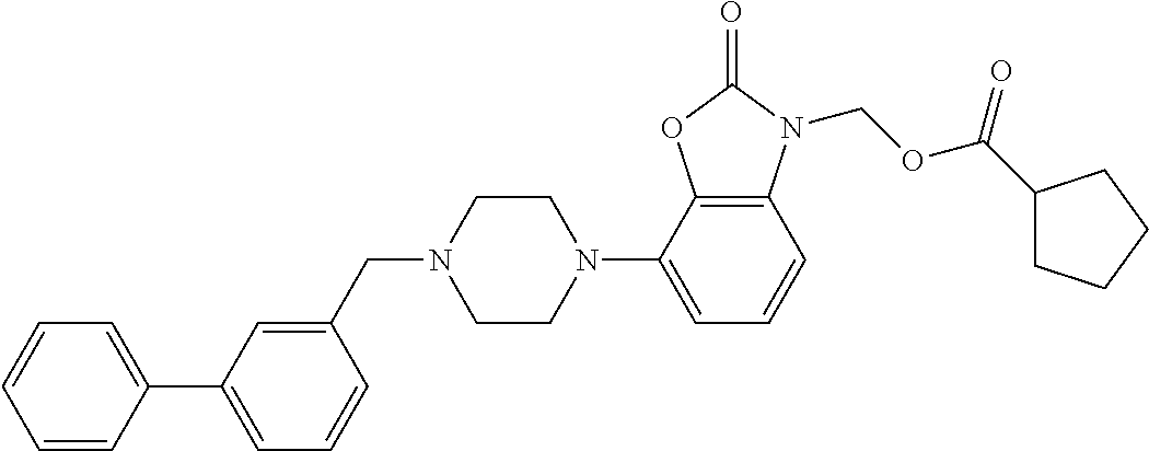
C1=CC(C2=CC=CC(CN3CCN(C4=CC=CC5=C4OC(=O)N5COC(C4CCCC4)=O)CC3)=C2)=CC=C1
